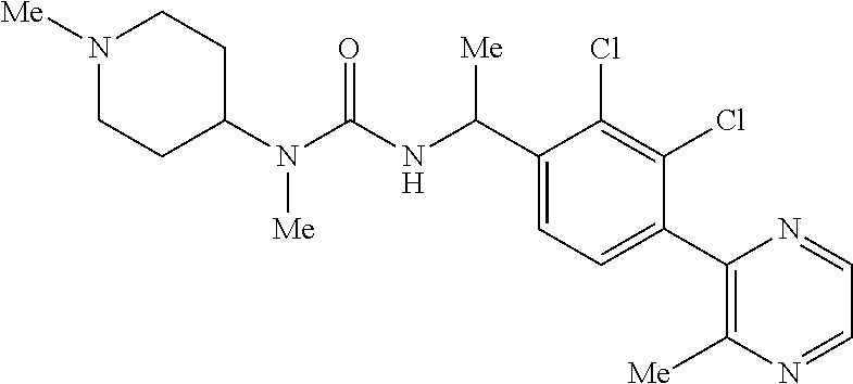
C1(N(C(NC(C2=CC=C(C3=C([Me])N=CC=N3)C(Cl)=C2Cl)[Me])=O)[Me])CCN([Me])CC1
